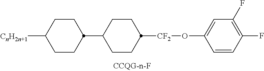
[CnH2n+1]C1CCC(C2CCC([CF2]OC3=CC(F)=C(F)C=C3)CC2)CC1
